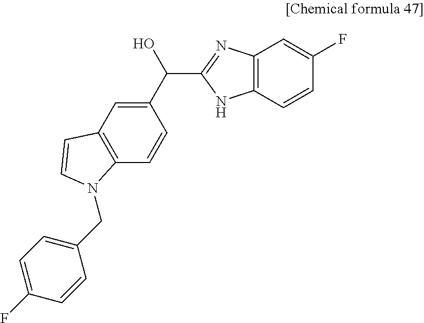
C1(C(O)C2=NC3=C(N2)C=CC(F)=C3)=CC2=C(C=C1)N(CC1=CC=C(F)C=C1)C=C2
